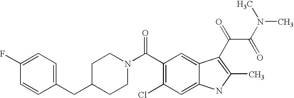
C1(F)=CC=C(CC2CCN(C(C3=C(Cl)C=C4C(=C3)C(C(C(=O)N(C)C)=O)=C(C)N4)=O)CC2)C=C1
